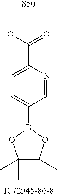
O(C(C1=CC=C(B2OC(C)(C)C(C)(C)O2)C=N1)=O)C.[S50]
